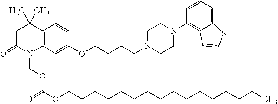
C1C(=O)N(COC(OCCCCCCCCCCCCCCCC)=O)C2=C(C1(C)C)C=CC(OCCCCN1CCN(C3=C4C(=CC=C3)SC=C4)CC1)=C2
